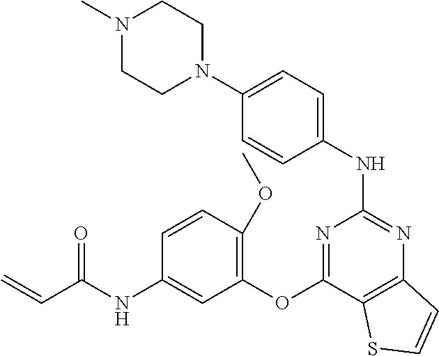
N1(C)CCN(C2=CC=C(NC3=NC4=C(C(OC5=C(OC)C=CC(NC(C=C)=O)=C5)=N3)SC=C4)C=C2)CC1
